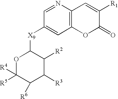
C1=NC2=C(C=C1[X9]C1OC([R5])([R4])C([R6])C([R3])C1[R2])OC(=O)C([R1])=C2
